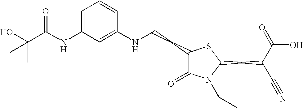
C1=C(NC(C(O)(C)C)=O)C=C(NCCC2C(=O)N(CC)C(CC(C#N)C(=O)O)S2)C=C1
